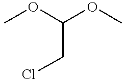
COC(OC)CCl
